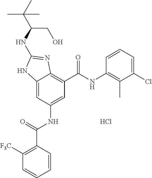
Cl.C12=CC(NC(C3=C([F3C])C=CC=C3)=O)=CC(C(NC3=C(C)C(Cl)=CC=C3)=O)=C1N=C(NC(C(C)(C)C)CO)N2
